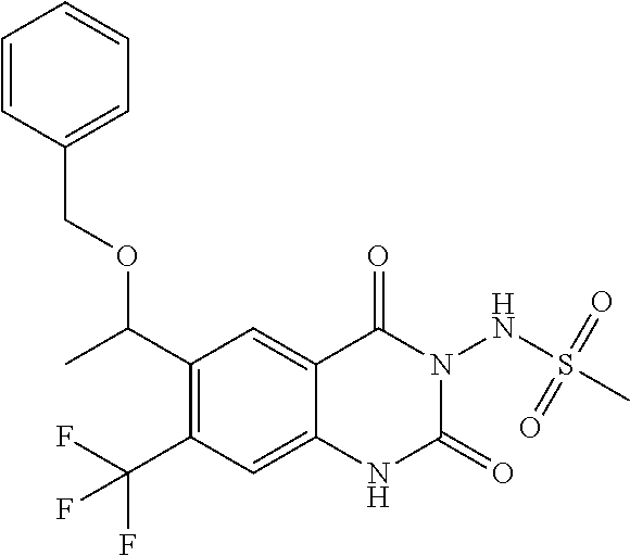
C1(C(OCC2=CC=CC=C2)C)=C(C(F)(F)F)C=C2C(=C1)C(=O)N(NS(C)(=O)=O)C(=O)N2
